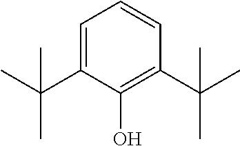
C1=C(C(C)(C)C)C(O)=C(C(C)(C)C)C=C1
